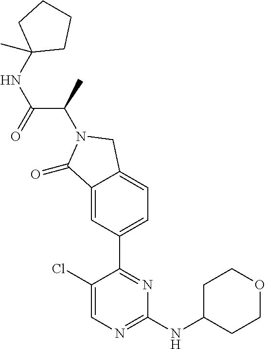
C1(=O)C2=CC(C3=NC(NC4CCOCC4)=NC=C3Cl)=CC=C2CN1C(C(NC1(C)CCCC1)=O)C
